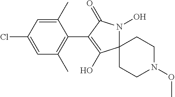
C1(C)=CC(Cl)=CC(C)=C1C1=C(O)C2(N(O)C1=O)CCN(OC)CC2
